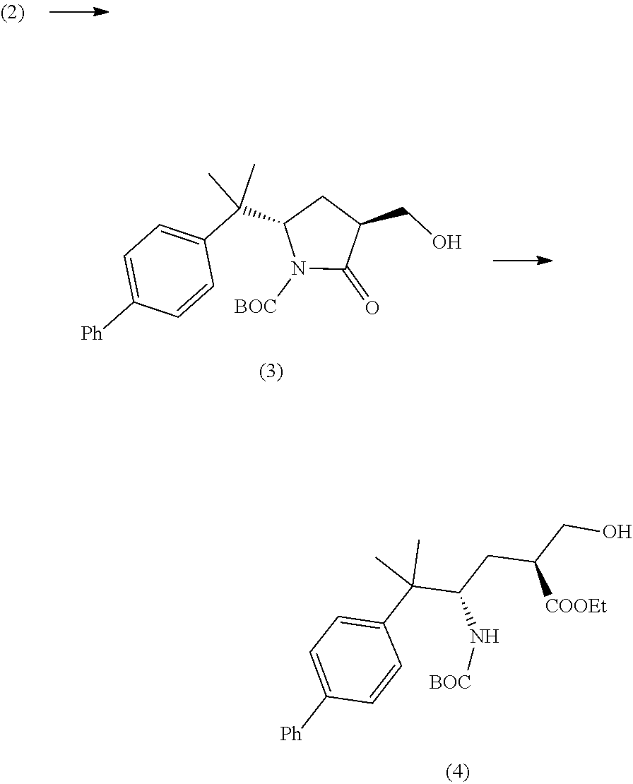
N(C(C(C1=CC=C([Ph])C=C1)(C)C)CC(CO)[COOEt])[BOC].N1([BOC])C(=O)C(CO)CC1C(C1=CC=C([Ph])C=C1)(C)C
